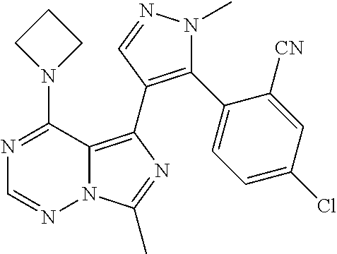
N12C(=C(C3=C(C4=CC=C(Cl)C=C4[CN])N(C)N=C3)N=C1C)C(N1CCC1)=NC=N2
